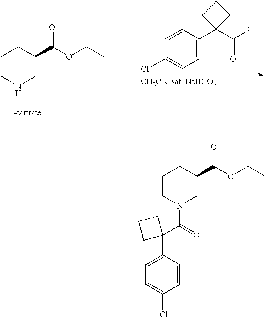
C1CN(C(=O)C2(C3=CC=C(Cl)C=C3)CCC2)CC(C(OCC)=O)C1.C1CNCC(C(OCC)=O)C1.C1(C(Cl)=O)(C2=CC=C(Cl)C=C2)CCC1
